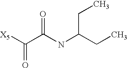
[X5]C(C(NC(CC)CC)=O)=O
